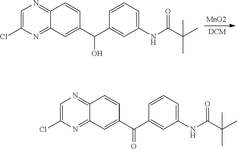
[MnO2].N1=C2C(=NC(Cl)=C1)C=C(C(O)C1=CC(NC(=O)C(C)(C)C)=CC=C1)C=C2.N1=C2C(=NC(Cl)=C1)C=C(C(=O)C1=CC(NC(=O)C(C)(C)C)=CC=C1)C=C2
